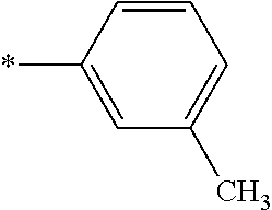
C1=CC(*)=CC(C)=C1
